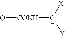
[Q][CONH]C([X])[Y]
